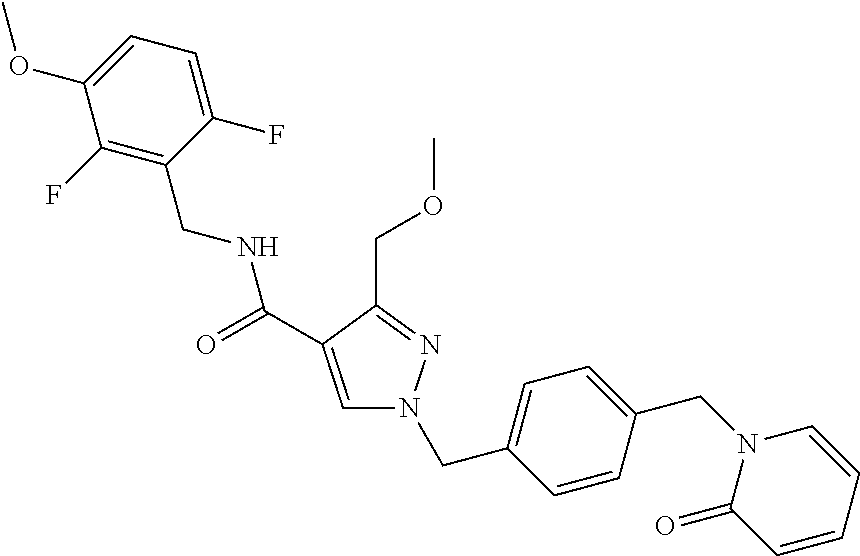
C1=C(C(NCC2=C(F)C(OC)=CC=C2F)=O)C(COC)=NN1CC1=CC=C(CN2C(=O)C=CC=C2)C=C1
